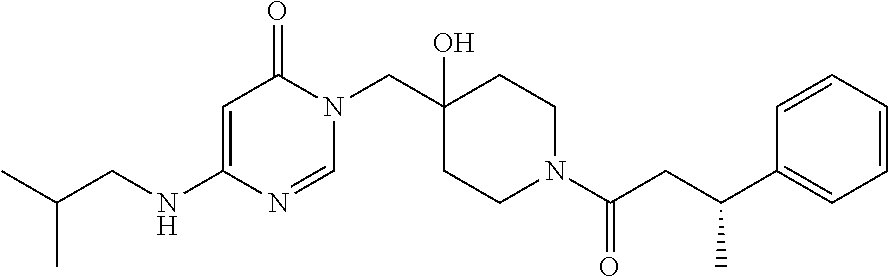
N1(CC2(O)CCN(C(=O)CC(C3=CC=CC=C3)C)CC2)C(=O)C=C(NCC(C)C)N=C1
